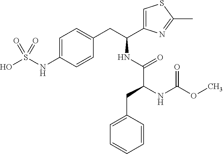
C1=C(NS(O)(=O)=O)C=CC(CC(C2=CSC(C)=N2)NC(C(NC(OC)=O)CC2=CC=CC=C2)=O)=C1
